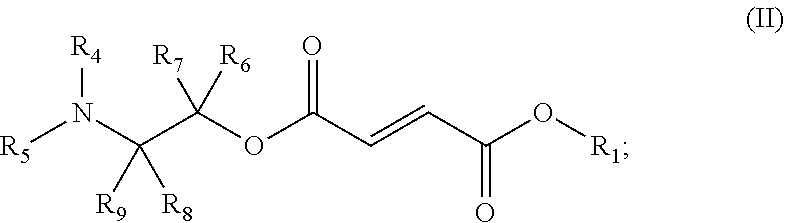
C(OC(C=CC(O[R1])=O)=O)(C(N([R5])[R4])([R9])[R8])([R7])[R6]
